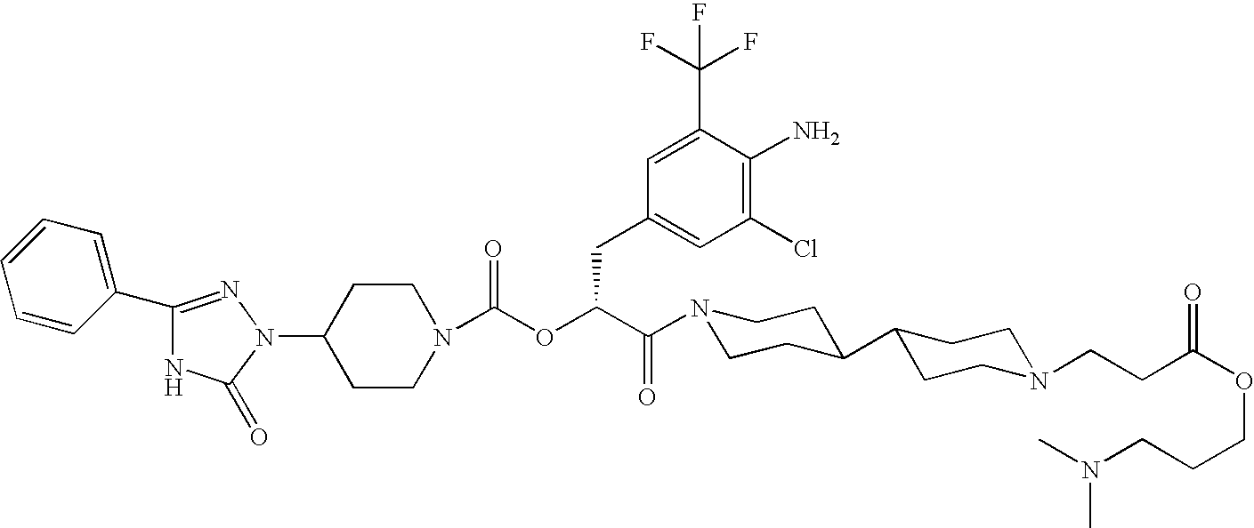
C1(N2N=C(C3=CC=CC=C3)NC2=O)CCN(C(OC(C(=O)N2CCC(C3CCN(CCC(OCCCN(C)C)=O)CC3)CC2)CC2=CC(Cl)=C(N)C(C(F)(F)F)=C2)=O)CC1
